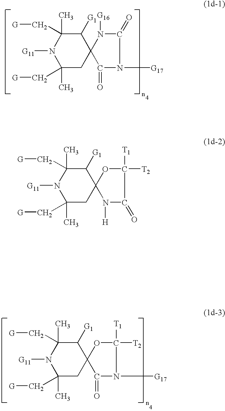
C1(C)(C[G])CC2(C([G1])C(C)(C[G])N1[G11])C(=O)N([G17])C(=O)N2[G16].C1(C)(C[G])CC2(C([G1])C(C)(C[G])N1[G11])C(=O)N([G17])C([T1])([T2])O2.C1(C)(C[G])CC2(C([G1])C(C)(C[G])N1[G11])N([H])C(=O)C([T1])([T2])O2
